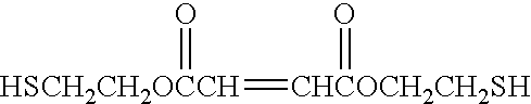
[HSCH2CH2OCCH](=[CHCOCH2CH2SH]=O)=O
